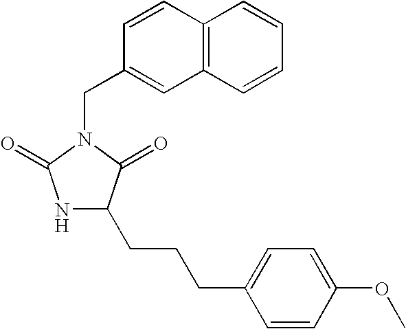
N1C(CCCC2=CC=C(OC)C=C2)C(=O)N(CC2=CC3=C(C=C2)C=CC=C3)C1=O
